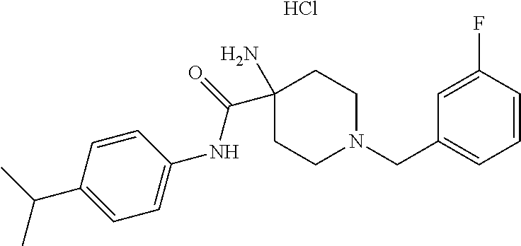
CC(C1=CC=C(NC(=O)C2(N)CCN(CC3=CC=CC(F)=C3)CC2)C=C1)C.Cl
